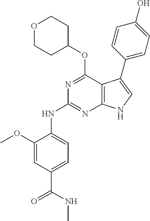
N1=C(OC2CCOCC2)C2=C(N=C1NC1=CC=C(C(NC)=O)C=C1OC)NC=C2C1=CC=C(O)C=C1
